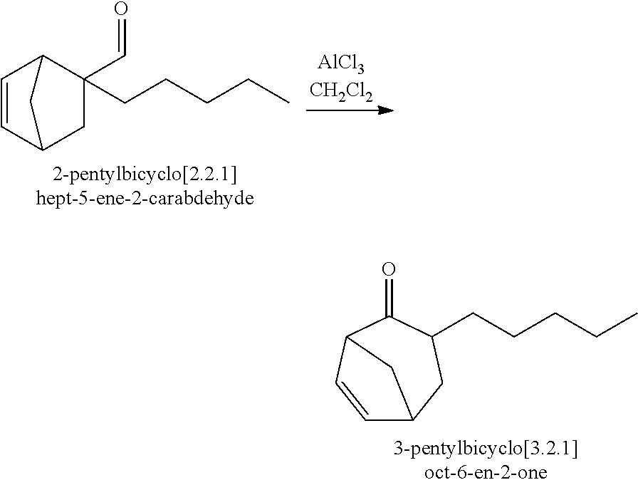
C1(C=O)(CCCCC)C2C=CC(C1)C2.C1=CC2C(=O)C(CCCCC)CC1C2
